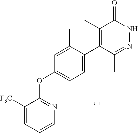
C1=CC=C([F3C])C(OC2=CC=C(C3=C(C)C(=O)NN=C3C)C(C)=C2)=N1
